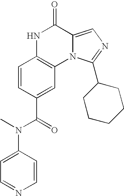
N1C2=C(N3C(=CN=C3C3CCCCC3)C1=O)C=C(C(=O)N(C)C1=CC=NC=C1)C=C2
